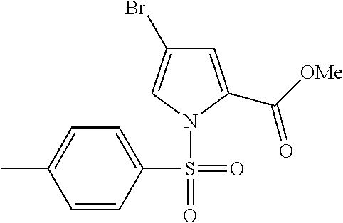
C1=C(C([OMe])=O)N(S(=O)(=O)C2=CC=C(C)C=C2)C=C1Br
